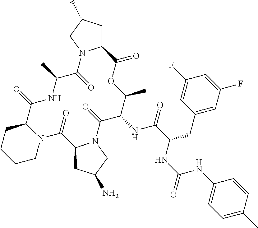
N12C(CCCC1)C(=O)NC(C)C(=O)N1C(CC(C)C1)C(=O)OC(C)C(NC(C(NC(NC1=CC=C(C)C=C1)=O)CC1=CC(F)=CC(F)=C1)=O)C(=O)N1C(C2=O)CC(N)C1
